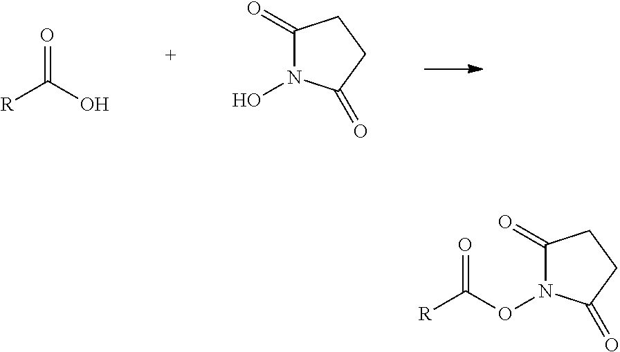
[R]C(O)=O.C1(=O)N(O)C(=O)CC1.C1(=O)N(OC([R])=O)C(=O)CC1
